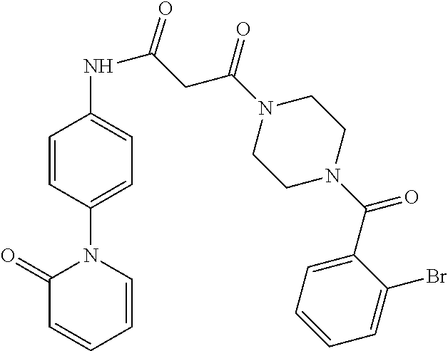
C1=CC(N2C(=O)C=CC=C2)=CC=C1NC(CC(N1CCN(C(=O)C2=CC=CC=C2Br)CC1)=O)=O
